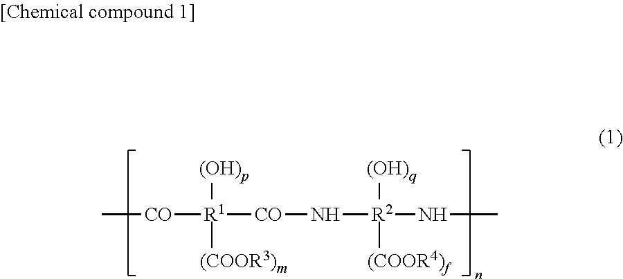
C[CO][R1]([(OH)p])([(COOR3)m])[CO]N[R2]([(OH)q])([(COOR4)f])NC
